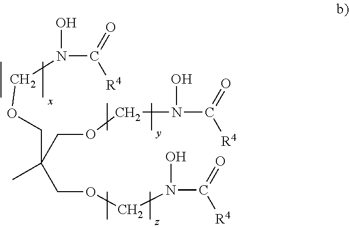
C(C(COCN(C([R4])=O)O)(COCN(O)C(=O)[R4])C)OCN(O)C(=O)[R4]
